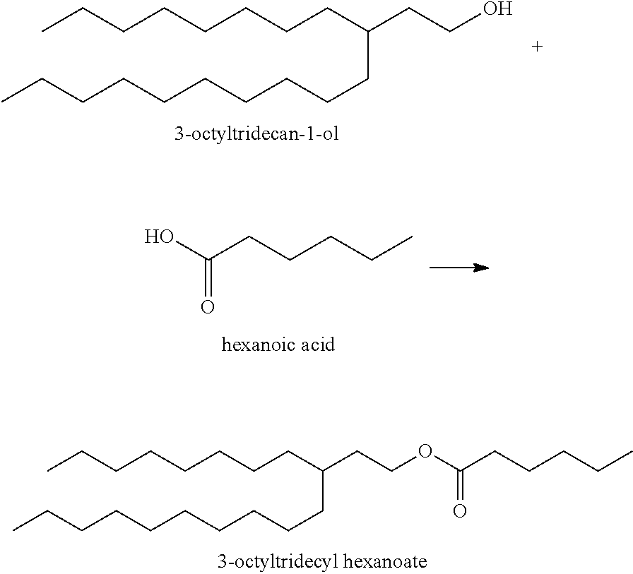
CCCCCCCCC(CCO)CCCCCCCCCC.CCCCCCCCC(CCOC(=O)CCCCC)CCCCCCCCCC.OC(=O)CCCCC
